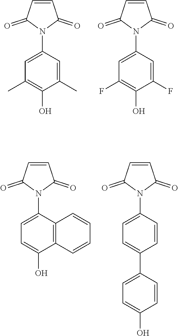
C1(C)=CC(N2C(=O)C=CC2=O)=CC(C)=C1O.C1(F)=CC(N2C(=O)C=CC2=O)=CC(F)=C1O.C12=C(C(N3C(=O)C=CC3=O)=CC=C1O)C=CC=C2.C1=CC(N2C(=O)C=CC2=O)=CC=C1C1=CC=C(O)C=C1
